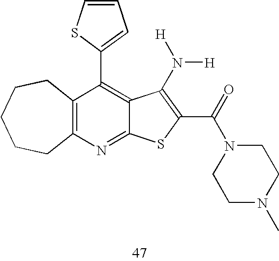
C12=C(N=C3C(=C1C1=CC=CS1)C(N([H])[H])=C(C(=O)N1CCN(C)CC1)S3)CCCCC2
